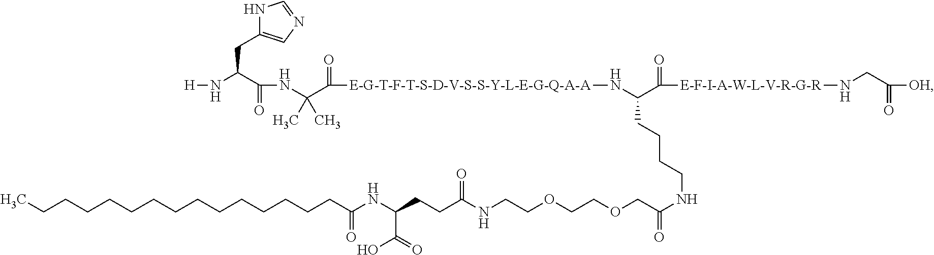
[H]NC(C(=O)NC(C(=O)[E-G-T-F-T-S-D-V-S-S-Y-L-E-G-Q-A-A]NC(C([E-F-I-A-W-L-V-R-G-R]NCC([OH])=O)=O)CCCCNC(=O)COCCOCCNC(CCC(NC(CCCCCCCCCCCCCCC)=O)C(=O)O)=O)(C)C)CC1=CN=CN1
